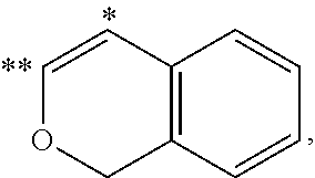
C12=C(C=CC=C1)COC=C2
